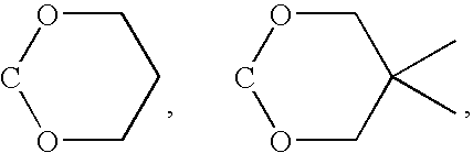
O1CCCOC1.O1CC(C)(C)COC1
